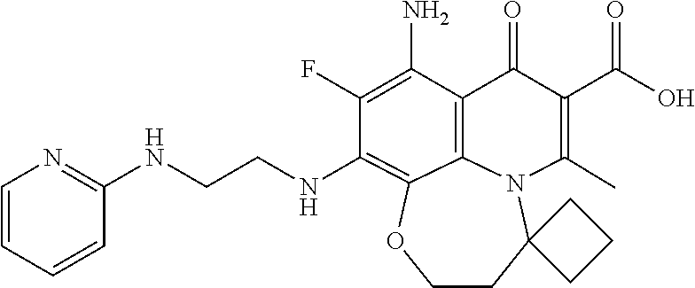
C(NC1=C2C3=C(C(N)=C1F)C(=O)C(C(=O)O)=C(C)N3C1(CCO2)CCC1)CNC1=NC=CC=C1
